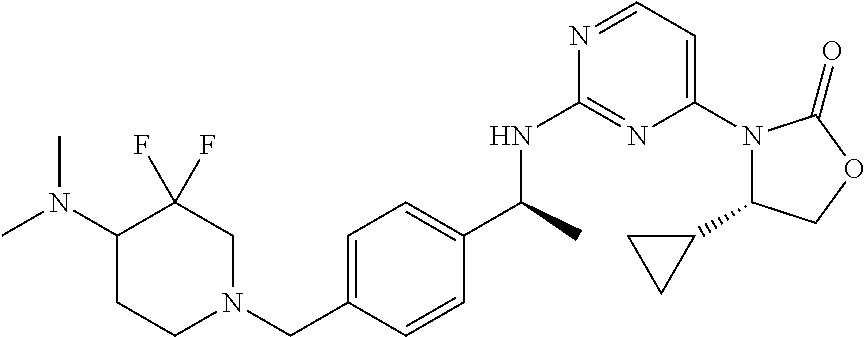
C1(C2CC2)N(C2=CC=NC(NC(C3=CC=C(CN4CC(F)(F)C(N(C)C)CC4)C=C3)C)=N2)C(=O)OC1
